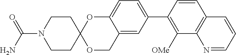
C12=CC(C3=C([OMe])C4=C(C=C3)C=CC=N4)=CC=C1OC1(OC2)CCN(C(N)=O)CC1
